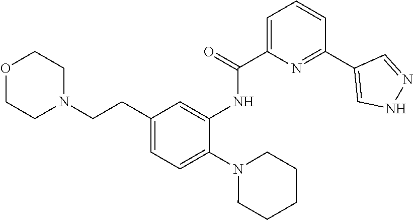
O1CCN(CCC2=CC=C(N3CCCCC3)C(NC(C3=CC=CC(C4=CNN=C4)=N3)=O)=C2)CC1
